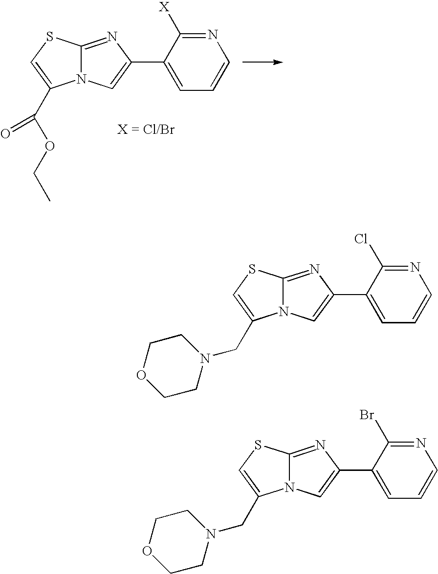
N1=C([X])C(C2=CN3C(=N2)SC=C3C(OCC)=O)=CC=C1.N1=C(Cl)C(C2=CN3C(=N2)SC=C3CN2CCOCC2)=CC=C1.N1=C(Br)C(C2=CN3C(=N2)SC=C3CN2CCOCC2)=CC=C1
